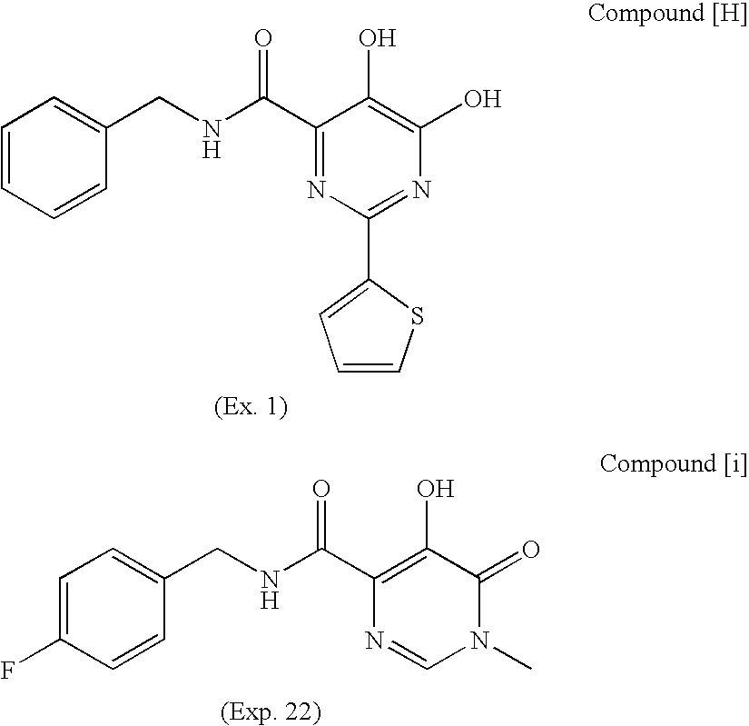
C1=CC=CC(CNC(C2=NC(C3=CC=CS3)=NC(O)=C2O)=O)=C1.C1=C(F)C=CC(CNC(C2=C(O)C(=O)N(C)C=N2)=O)=C1
